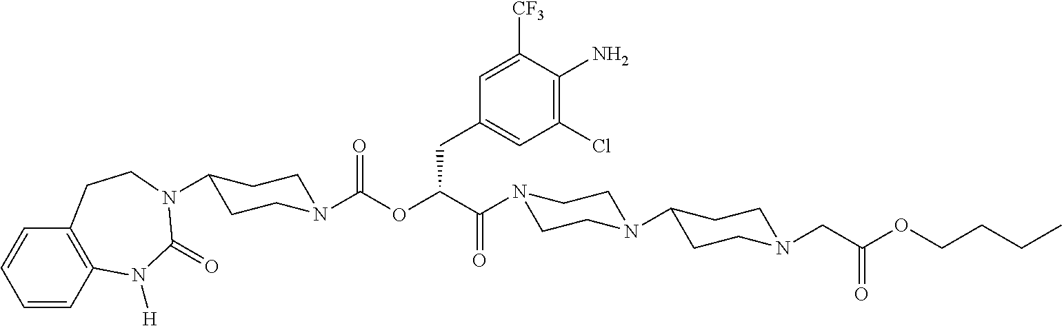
C1=CC2=C(C=C1)CCN(C1CCN(C(OC(C(=O)N3CCN(C4CCN(CC(=O)OCCCC)CC4)CC3)CC3=CC(Cl)=C(N)C([CF3])=C3)=O)CC1)C(=O)N2[H]
